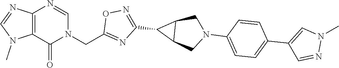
C12=C(N=CN(CC3=NC(C4C5C4CN(C4=CC=C(C6=CN(C)N=C6)C=C4)C5)=NO3)C1=O)N=CN2C
